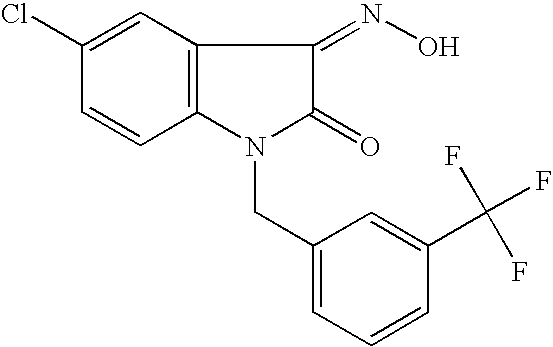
C1(Cl)=CC2=C(C=C1)N(CC1=CC=CC(C(F)(F)F)=C1)C(=O)C2=NO
